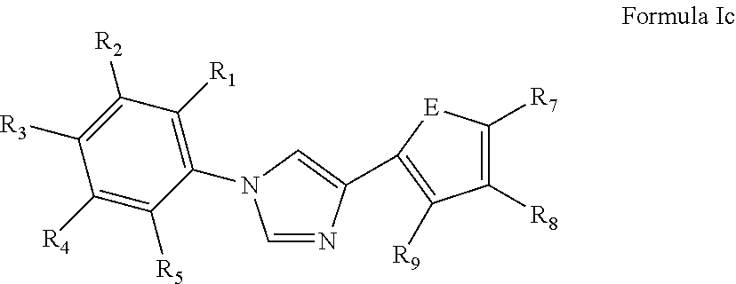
C1([R4])=C([R5])C(N2C=NC(C3=C([R9])C([R8])=C([R7])[E]3)=C2)=C([R1])C([R2])=C1[R3]
